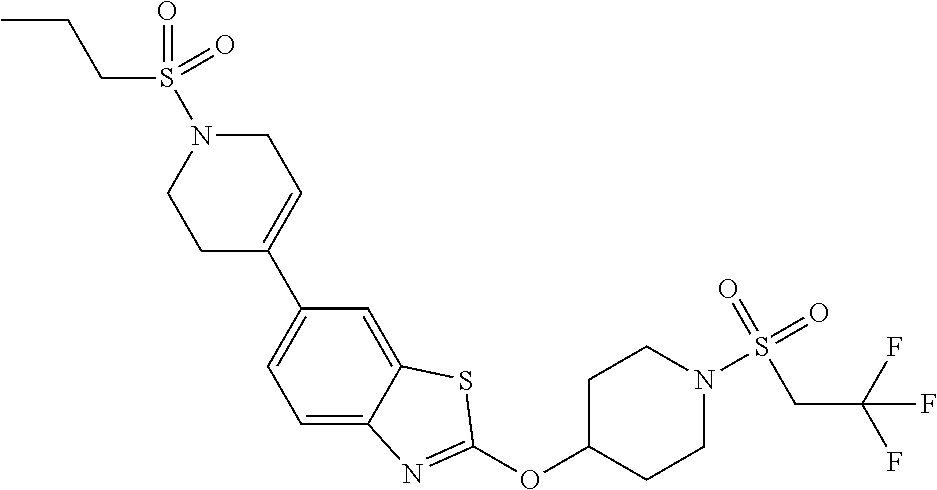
C1C(C2=CC=C3C(=C2)SC(OC2CCN(S(CC(F)(F)F)(=O)=O)CC2)=N3)=CCN(S(=O)(CCC)=O)C1
